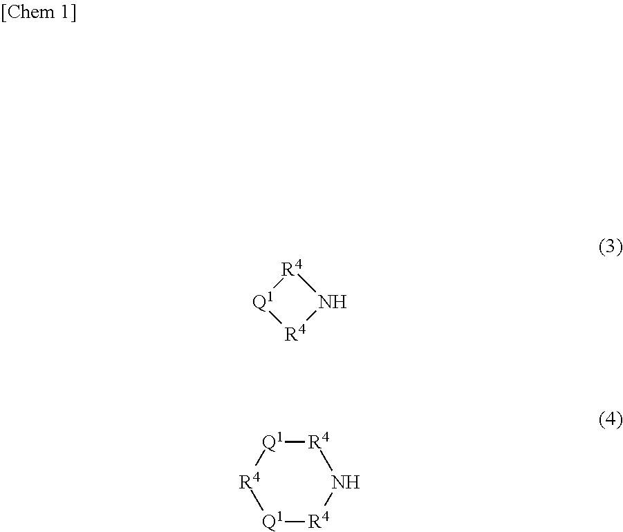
[R4]1[Q1][R4]N1.[Q1]1[R4]N[R4][Q1][R4]1
